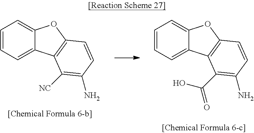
C1=CC=C2C(=C1)OC1=C2C([NC])=C(N)C=C1.C1=CC=C2C(=C1)OC1=C2C(C(O)=O)=C(N)C=C1
